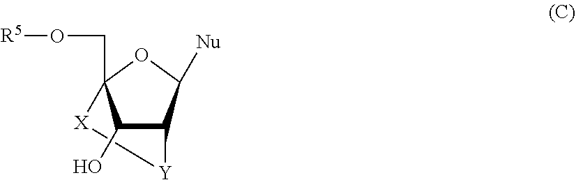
C1(O)C2C([Nu])OC1(CO[R5])[X][Y]2
